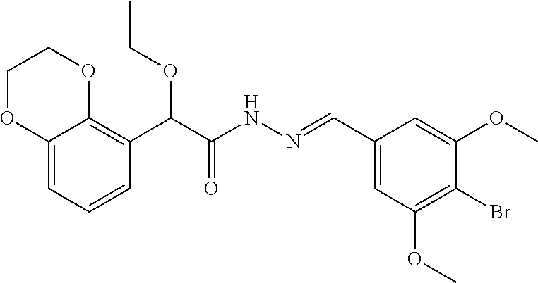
C1=C2C(=C(C(C(NN=CC3=CC(OC)=C(Br)C(OC)=C3)=O)OCC)C=C1)OCCO2
